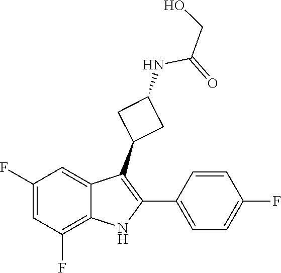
C(C(=O)NC1CC(C2=C(C3=CC=C(F)C=C3)NC3=C(F)C=C(F)C=C23)C1)O
